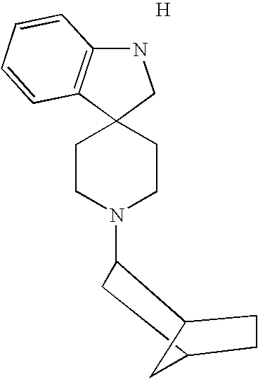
N1C2=C(C3(C1)CCN(C1C4CCC(C1)C4)CC3)C=CC=C2.[H]
